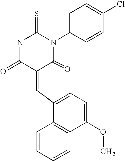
N1C(=O)C(=CC2=CC=C(OC)C3=C2C=CC=C3)C(=O)N(C2=CC=C(Cl)C=C2)C1=S
